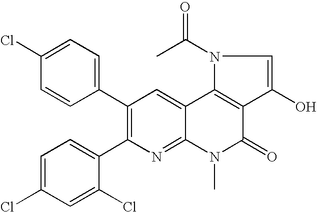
C1(Cl)=CC=C(C2=C(C3=CC=C(Cl)C=C3Cl)N=C3C(=C2)C2=C(C(=O)N3C)C(O)=CN2C(C)=O)C=C1
